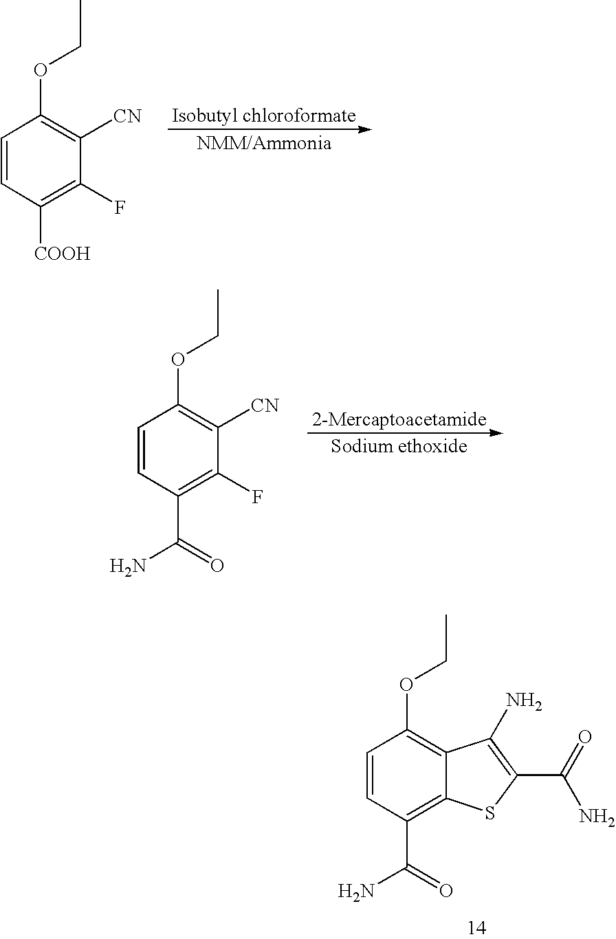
C1=CC([COOH])=C(F)C([CN])=C1OCC.C1=CC(C(=O)N)=C(F)C([CN])=C1OCC.C1=CC(C(=O)N)=C2C(=C1OCC)C(N)=C(C(=O)N)S2
